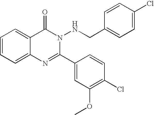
C1=CC=C2C(=C1)C(=O)N(NCC1=CC=C(Cl)C=C1)C(C1=CC(OC)=C(Cl)C=C1)=N2
